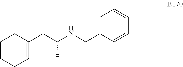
C1CCC=C(CC(NCC2=CC=CC=C2)C)C1
